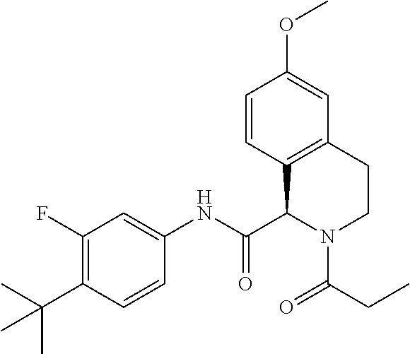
C1(F)=C(C(C)(C)C)C=CC(NC(C2C3=C(CCN2C(=O)CC)C=C(OC)C=C3)=O)=C1
